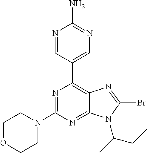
N1=CC(C2=C3C(=NC(N4CCOCC4)=N2)N(C(C)CC)C(Br)=N3)=CN=C1N
